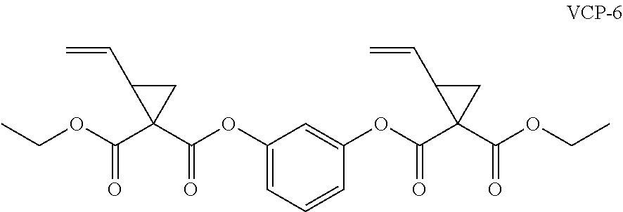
C(OC(C1(C(OC2=CC=CC(OC(C3(C(OCC)=O)CC3C=C)=O)=C2)=O)CC1C=C)=O)C
